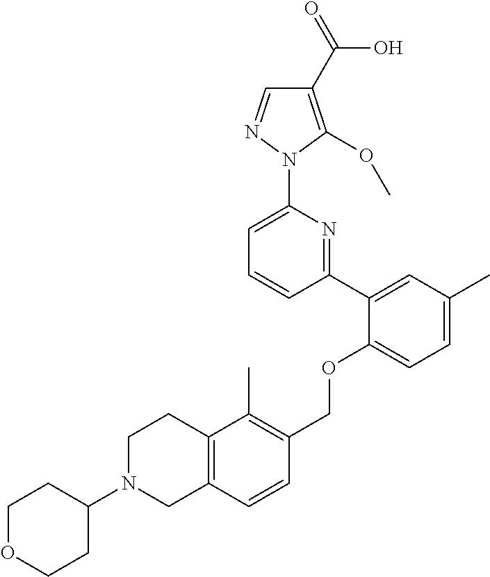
C1(C2=CC(C)=CC=C2OCC2=C(C)C3=C(C=C2)CN(C2CCOCC2)CC3)=NC(N2N=CC(C(=O)O)=C2OC)=CC=C1
